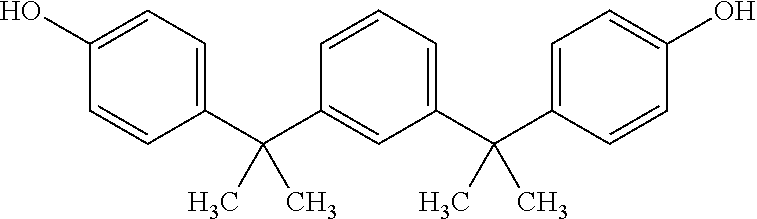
C1=CC(C(C2=CC(C(C3=CC=C(O)C=C3)(C)C)=CC=C2)(C)C)=CC=C1O
